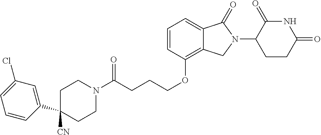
C(CCCOC1=C2C(=CC=C1)C(=O)N(C1C(=O)NC(=O)CC1)C2)(N1CCC(C2=CC(Cl)=CC=C2)([CN])CC1)=O
